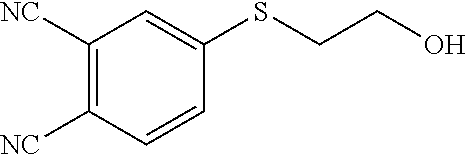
C1=CC(SCCO)=CC([NC])=C1[NC]
